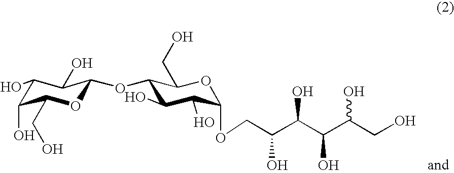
O(C1C(CO)OC(OCC(C(C(C(CO)O)O)O)O)C(O)C1O)C1OC(CO)C(O)C(O)C1O
